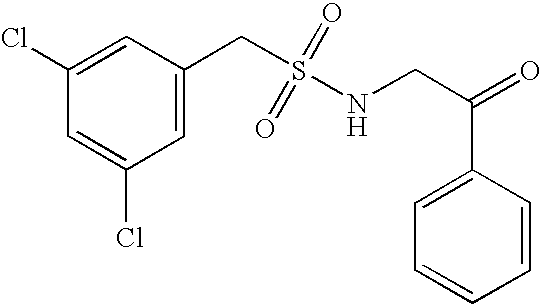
C1(Cl)=CC(CS(NCC(=O)C2=CC=CC=C2)(=O)=O)=CC(Cl)=C1
